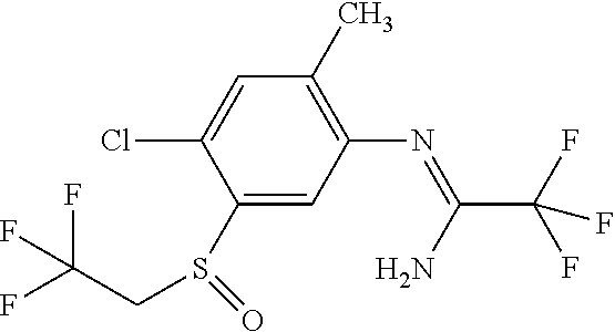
C(CS(C1=CC(N=C(N)C(F)(F)F)=C(C)C=C1Cl)=O)(F)(F)F
